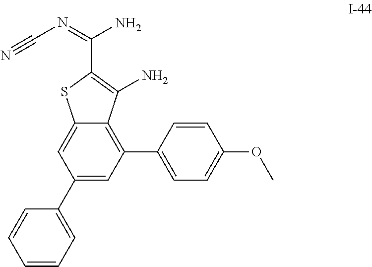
N#CN=C(N)C1=C(N)C2=C(C3=CC=C(OC)C=C3)C=C(C3=CC=CC=C3)C=C2S1
